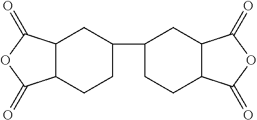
C12C(CCC(C3CCC4C(C3)C(=O)OC4=O)C1)C(=O)OC2=O
